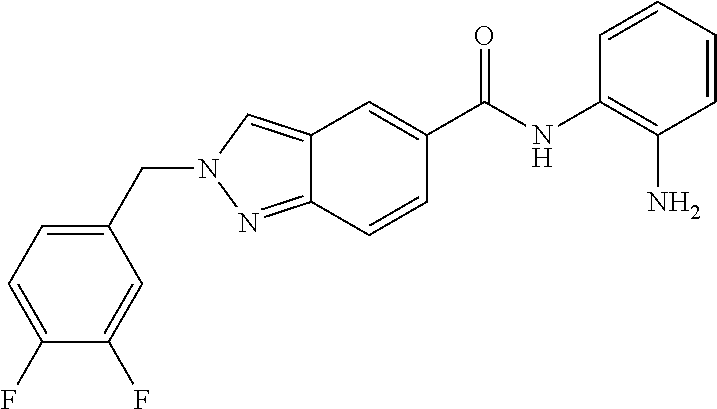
C12=CN(CC3=CC=C(F)C(F)=C3)N=C1C=CC(C(NC1=C(N)C=CC=C1)=O)=C2
